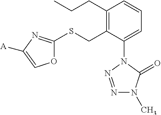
C1(CCC)=C(CSC2=NC([A])=CO2)C(N2N=NN(C)C2=O)=CC=C1
